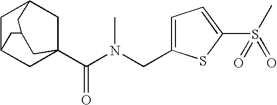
C1C2CC3(C(N(CC4=CC=C(S(C)(=O)=O)S4)C)=O)CC1CC(C2)C3
